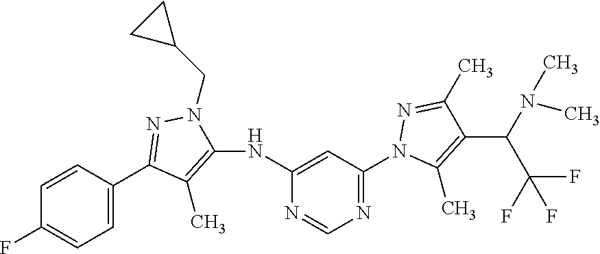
C1=C(C2=NN(CC3CC3)C(NC3=CC(N4C(C)=C(C(N(C)C)C(F)(F)F)C(C)=N4)=NC=N3)=C2C)C=CC(F)=C1
